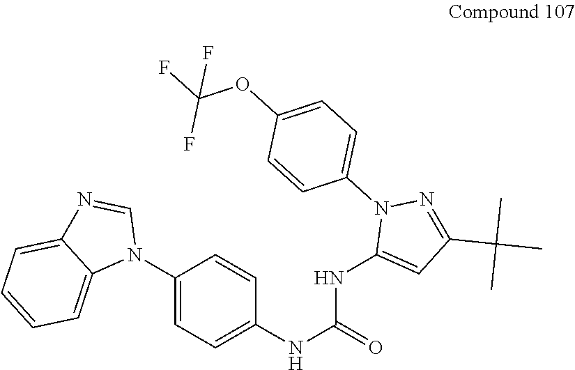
C1(N2C=NC3=CC=CC=C23)=CC=C(NC(NC2=CC(C(C)(C)C)=NN2C2=CC=C(OC(F)(F)F)C=C2)=O)C=C1
